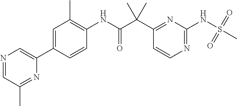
C1(NC(C(C2=NC(NS(C)(=O)=O)=NC=C2)(C)C)=O)=C(C)C=C(C2=CN=CC(C)=N2)C=C1
